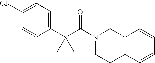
C1(Cl)=CC=C(C(C(N2CCC3=C(C2)C=CC=C3)=O)(C)C)C=C1
